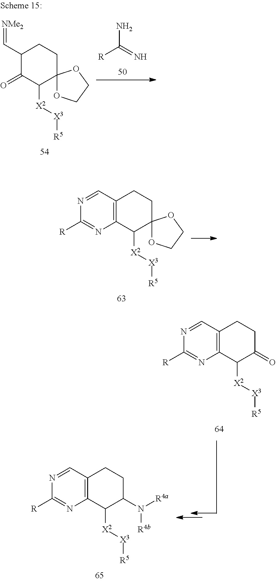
C12=C(C([X2][X3][R5])C3(CC1)OCCO3)N=C([R])N=C2.C12=C(C([X2][X3][R5])C(=O)CC1)N=C([R])N=C2.C12=C(C([X2][X3][R5])C(N([R4a])[R4b])CC1)N=C([R])N=C2.C1(C=[NMe2])C(=O)C([X2][X3][R5])C2(CC1)OCCO2.[R]C(=N)N
